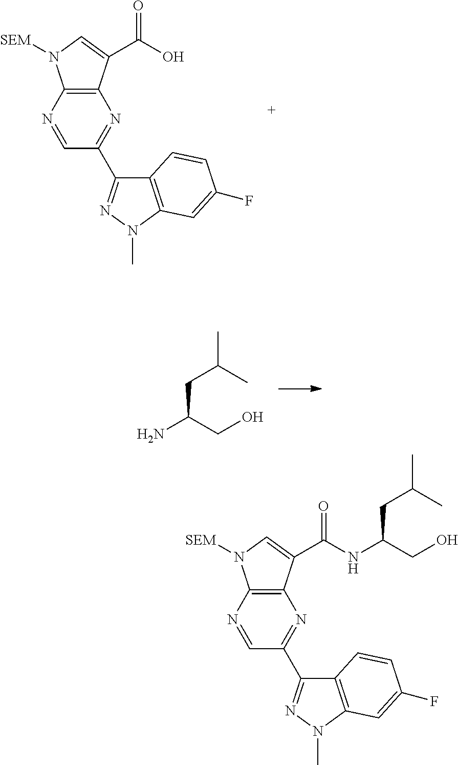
C12=C(N=CC(C3=NN(C)C4=C3C=CC(F)=C4)=N1)N([SEM])C=C2C(O)=O.C(C(CO)N)C(C)C.C12=C(N=CC(C3=NN(C)C4=C3C=CC(F)=C4)=N1)N([SEM])C=C2C(NC(CO)CC(C)C)=O
